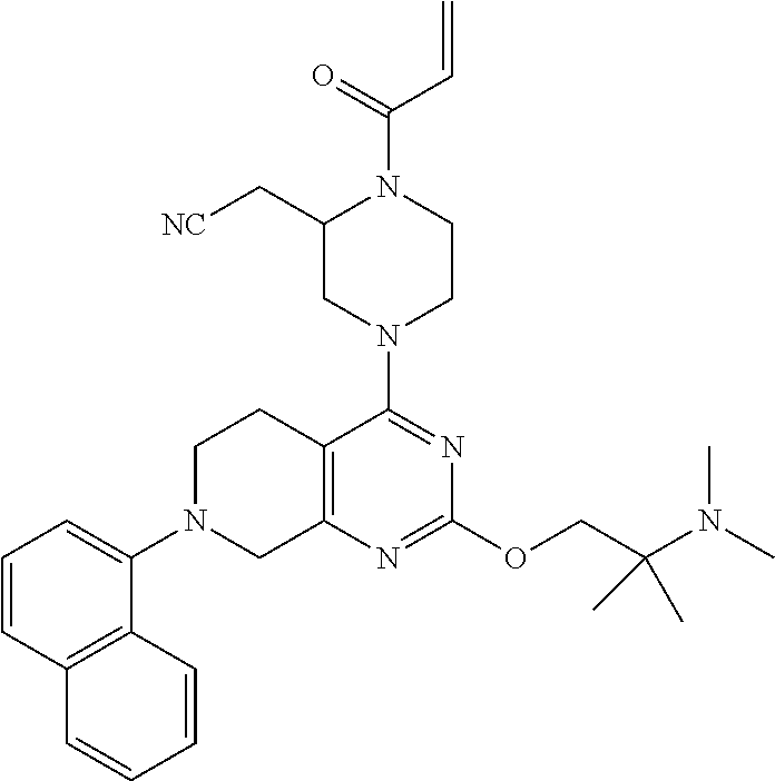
N1(C2=NC(OCC(N(C)C)(C)C)=NC3=C2CCN(C2=CC=CC4=C2C=CC=C4)C3)CCN(C(=O)C=C)C(C[NC])C1
